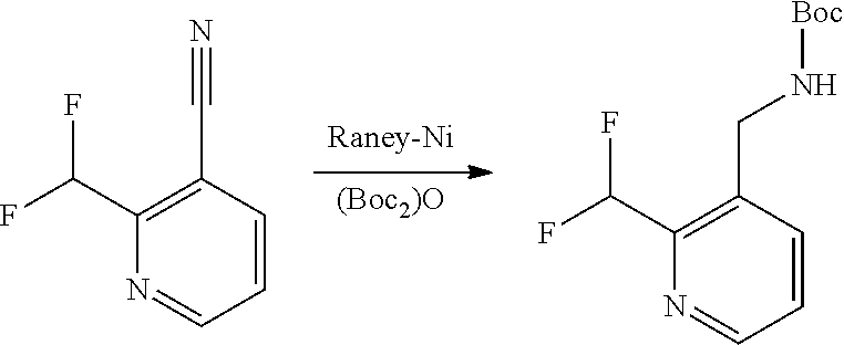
[(Boc2)O].N1=CC=CC(CN[Boc])=C1C(F)F.N1=CC=CC(C#N)=C1C(F)F
